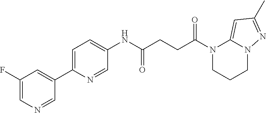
C1(F)=CN=CC(C2=CC=C(NC(CCC(N3CCCN4C3=CC(C)=N4)=O)=O)C=N2)=C1
